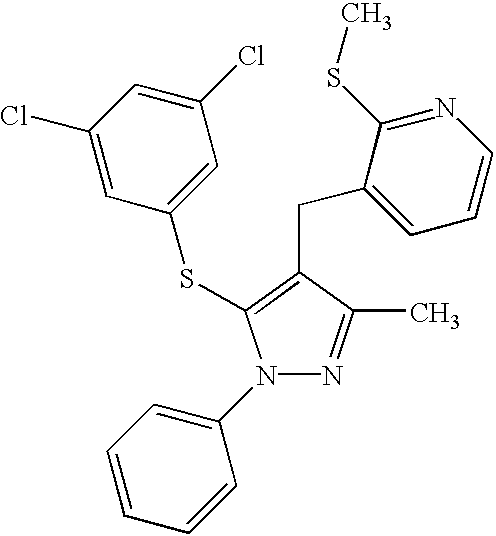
C1(Cl)=CC(SC2=C(CC3=CC=CN=C3SC)C(C)=NN2C2=CC=CC=C2)=CC(Cl)=C1
